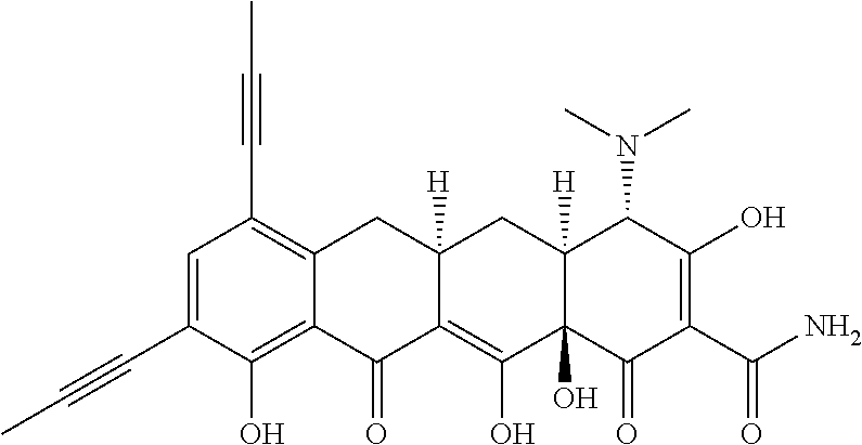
C1=C(C#CC)C(O)=C2C(=C1C#CC)CC1([H])C(=C(O)C3(O)C([H])(C1)C(N(C)C)C(O)=C(C(N)=O)C3=O)C2=O
